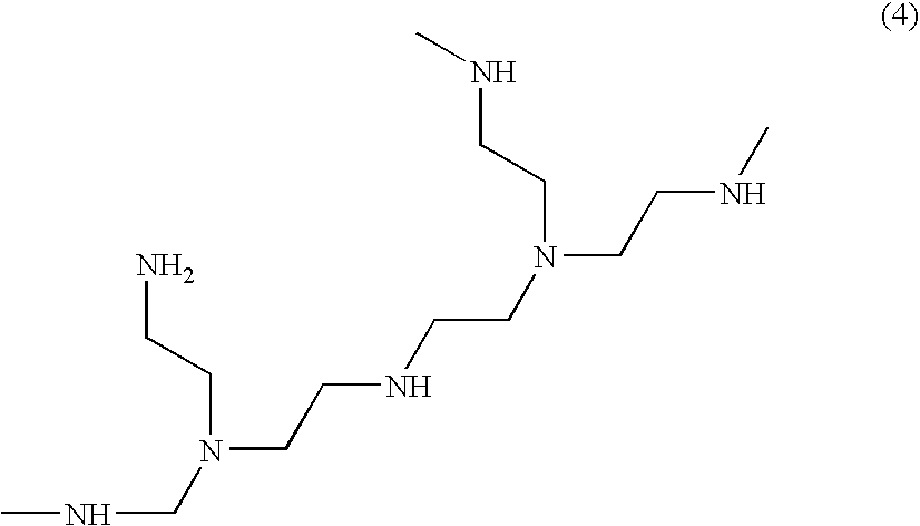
CNCN(CCN)CCNCCN(CCNC)CCNC
